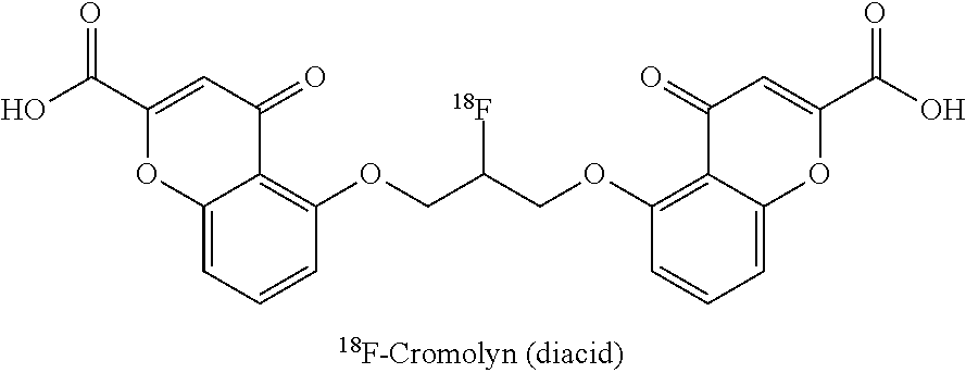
C12=CC=CC(OCC(COC3=C4C(=CC=C3)OC(C(O)=O)=CC4=O)[18F])=C1C(=O)C=C(C(O)=O)O2
